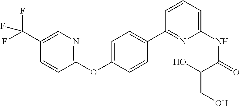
C1=CC(OC2=CC=C(C3=NC(NC(=O)C(CO)O)=CC=C3)C=C2)=NC=C1C(F)(F)F
